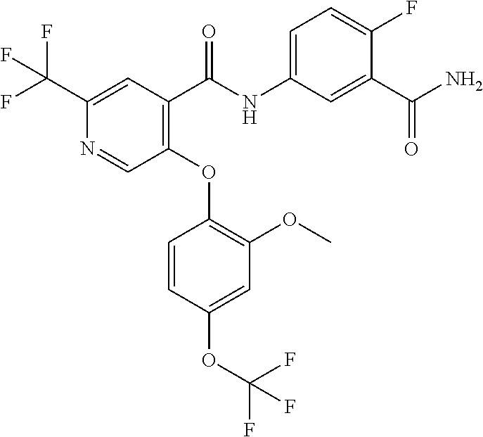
N1=CC(OC2=C(OC)C=C(OC(F)(F)F)C=C2)=C(C(=O)NC2=CC=C(F)C(C(N)=O)=C2)C=C1C(F)(F)F
